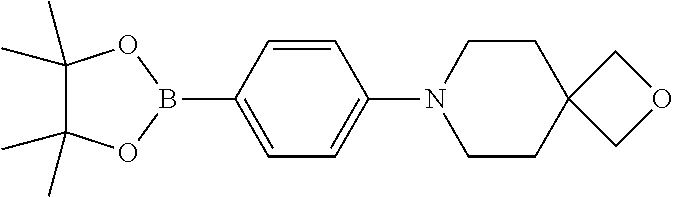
C1(C)(C)C(C)(C)OB(C2=CC=C(N3CCC4(CC3)COC4)C=C2)O1
